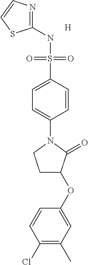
C1(NS(C2=CC=C(N3CCC(OC4=CC(C)=C(Cl)C=C4)C3=O)C=C2)(=O)=O)=NC=CS1.[H]
